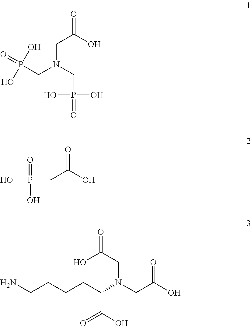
C(C(O)=O)N(CP(=O)(O)O)CP(=O)(O)O.C(O)(=O)CP(=O)(O)O.C(O)(=O)CN(C(CCCCN)C(=O)O)CC(O)=O
